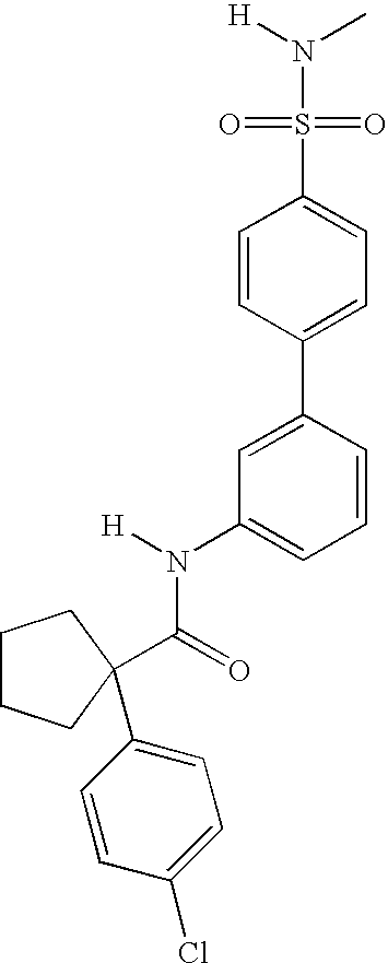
N(S(C1=CC=C(C2=CC(N(C(=O)C3(C4=CC=C(Cl)C=C4)CCCC3)[H])=CC=C2)C=C1)(=O)=O)([H])C
